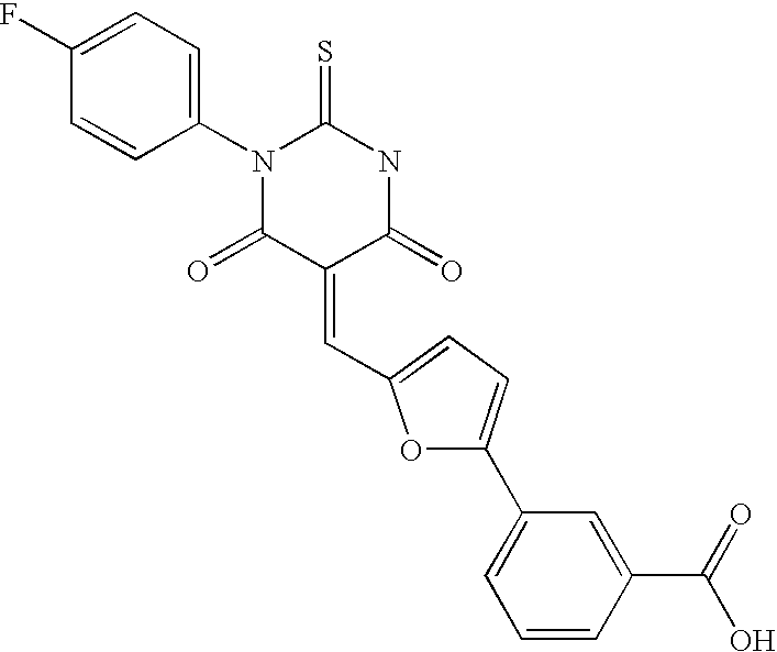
S=C1N(C2=CC=C(F)C=C2)C(=O)C(=CC2=CC=C(C3=CC=CC(C(O)=O)=C3)O2)C(=O)N1
